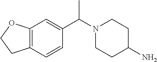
N1(C(C2=CC3=C(CCO3)C=C2)C)CCC(N)CC1
